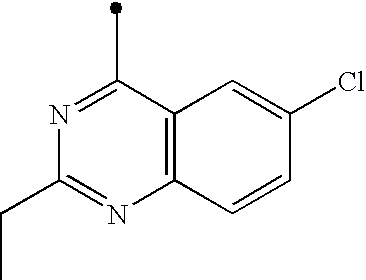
C1(C)=NC(CC)=NC2=C1C=C(Cl)C=C2
